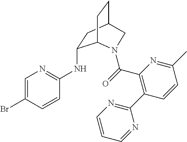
BrC1=CN=C(NC2CC3CCC2N(C(=O)C2=C(C4=NC=CC=N4)C=CC(C)=N2)C3)C=C1
